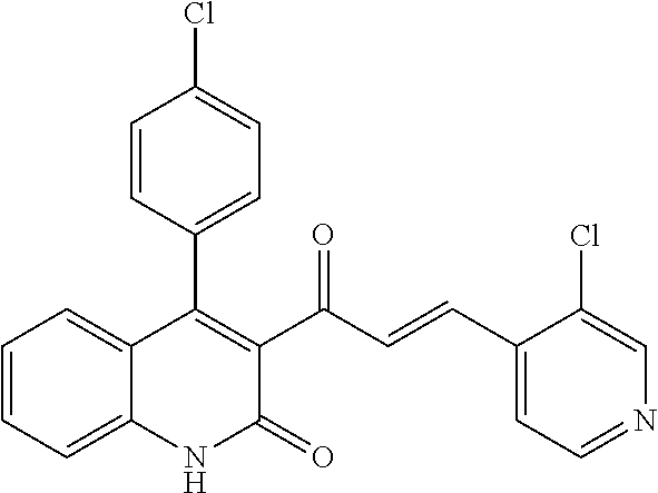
C1=CC(C2=C(C(C=CC3=CC=NC=C3Cl)=O)C(=O)NC3=CC=CC=C23)=CC=C1Cl
